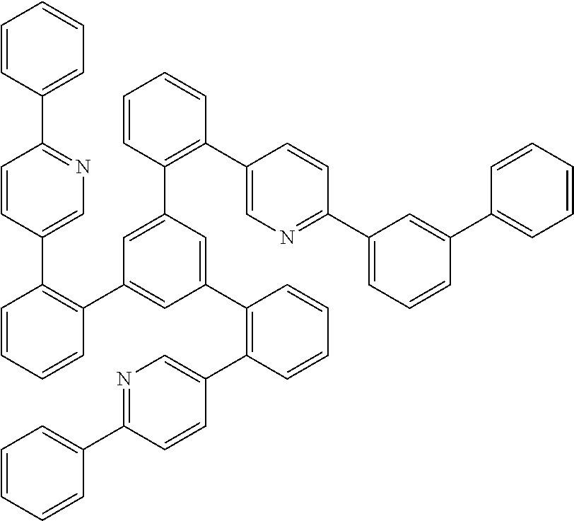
C1=CC(C2=NC=C(C3=C(C4=CC(C5=C(C6=CN=C(C7=CC=CC=C7)C=C6)C=CC=C5)=CC(C5=C(C6=CN=C(C7=CC=CC(C8=CC=CC=C8)=C7)C=C6)C=CC=C5)=C4)C=CC=C3)C=C2)=CC=C1
